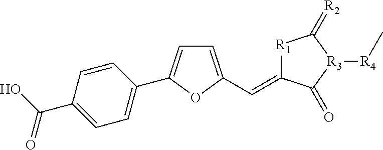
C1=CC(C(O)=O)=CC=C1C1=CC=C(C=C2[R1]C(=[R2])[R3]([R4]C)C2=O)O1
